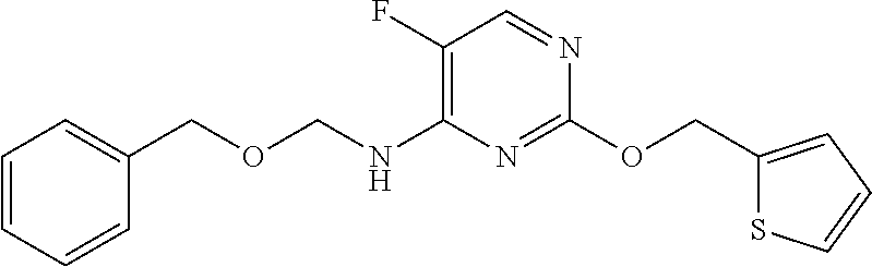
C1(OCC2=CC=CS2)=NC(NCOCC2=CC=CC=C2)=C(F)C=N1
